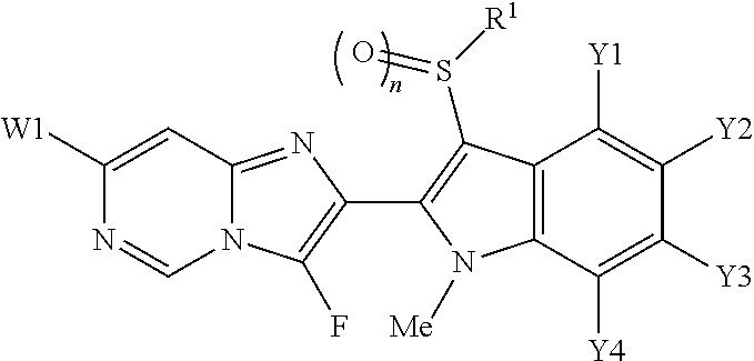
C1([W1])=CC2=NC(C3=C(S(=O)[R1])C4=C(C([Y4])=C([Y3])C([Y2])=C4[Y1])N3[Me])=C(F)N2C=N1
